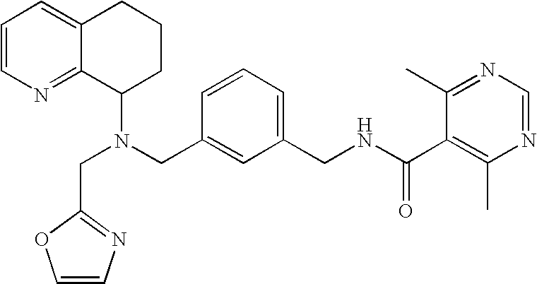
N(CC1=CC(CNC(C2=C(C)N=CN=C2C)=O)=CC=C1)(C1CCCC2=CC=CN=C12)CC1=NC=CO1
